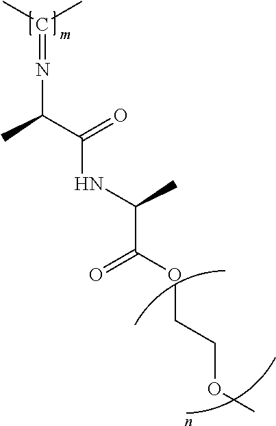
CC(C)=NC(C(=O)NC(C)C(=O)OCCOC)C
